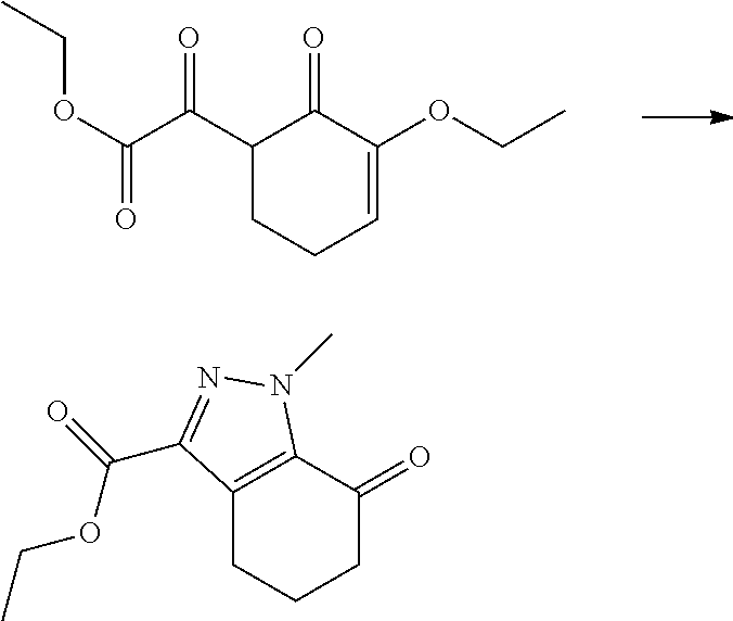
C1(C(C(OCC)=O)=O)CCC=C(OCC)C1=O.C12=C(C(=O)CCC1)N(C)N=C2C(=O)OCC
